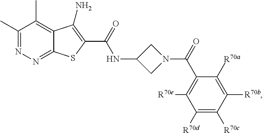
C1([R70d])=C([R70c])C([R70b])=C([R70a])C(C(=O)N2CC(NC(=O)C3=C(N)C4=C(C)C(C)=NN=C4S3)C2)=C1[R70e]
